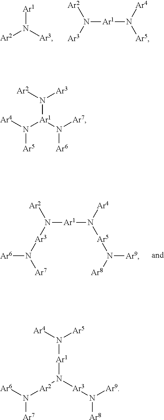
N([Ar1])([Ar3])[Ar2].N([Ar1]N([Ar5])[Ar4])([Ar2])[Ar3].N([Ar1]N([Ar5]N([Ar9])[Ar8])[Ar4])([Ar2])[Ar3]N([Ar6])[Ar7].N([Ar1](N([Ar7])[Ar6])N([Ar4])[Ar5])([Ar2])[Ar3].N([Ar4])([Ar5])[Ar1]N([Ar2]N([Ar6])[Ar7])[Ar3]N([Ar9])[Ar8]
